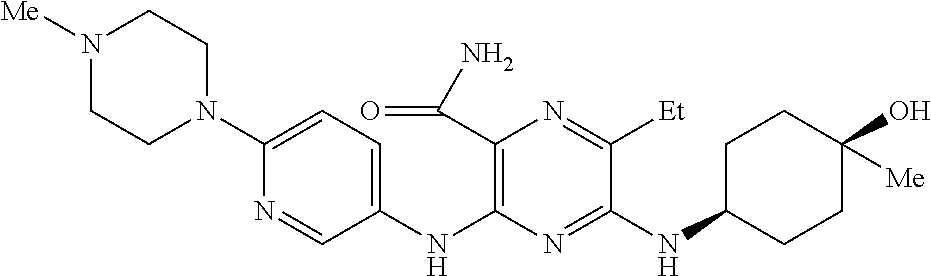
C1(NC2=C(C(N)=O)N=C([Et])C(NC3CCC(O)([Me])CC3)=N2)=CC=C(N2CCN([Me])CC2)N=C1
